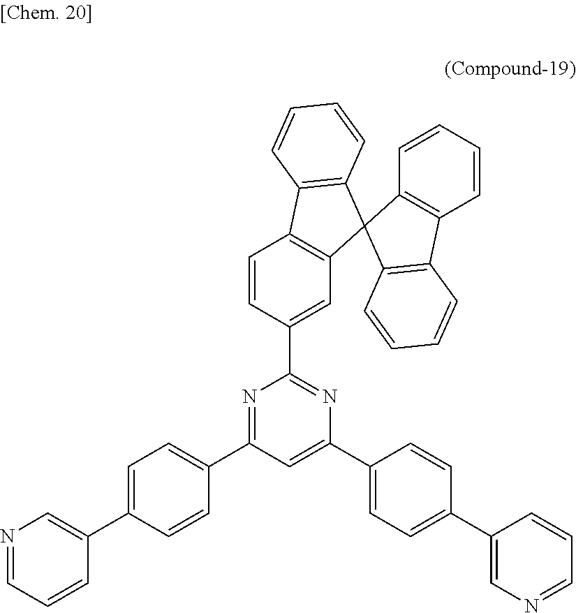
N1=CC=CC(C2=CC=C(C3=NC(C4=CC5=C(C=C4)C4=C(C56C5=C(C7=C6C=CC=C7)C=CC=C5)C=CC=C4)=NC(C4=CC=C(C5=CN=CC=C5)C=C4)=C3)C=C2)=C1
